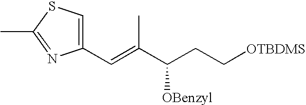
C1(C=C(C(CC[OTBDMS])[OBenzyl])C)=CSC(C)=N1
